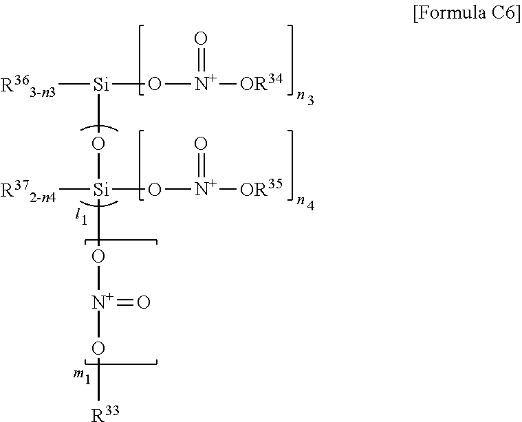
[R363-n3][Si](O[N+]([OR34])=O)O[Si](O[N+](O[R33])=O)(O[N+]([OR35])=O)[R372-n4]
